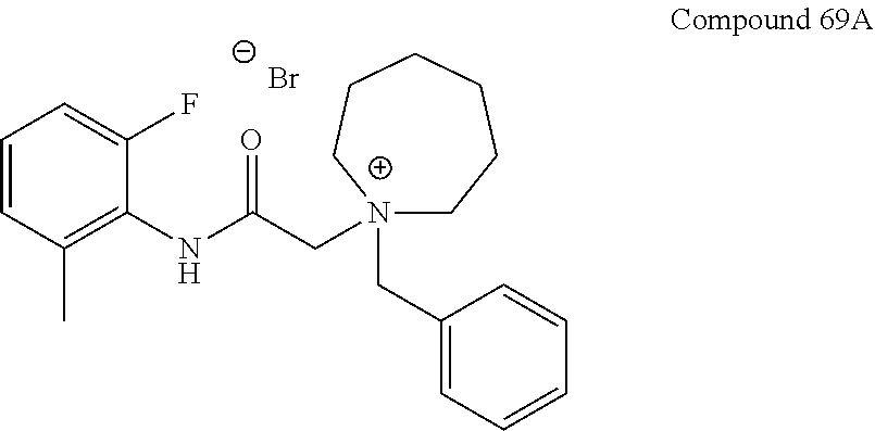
[N+]1(CC(=O)NC2=C(C)C=CC=C2F)(CC2=CC=CC=C2)CCCCCC1.[Br-]
